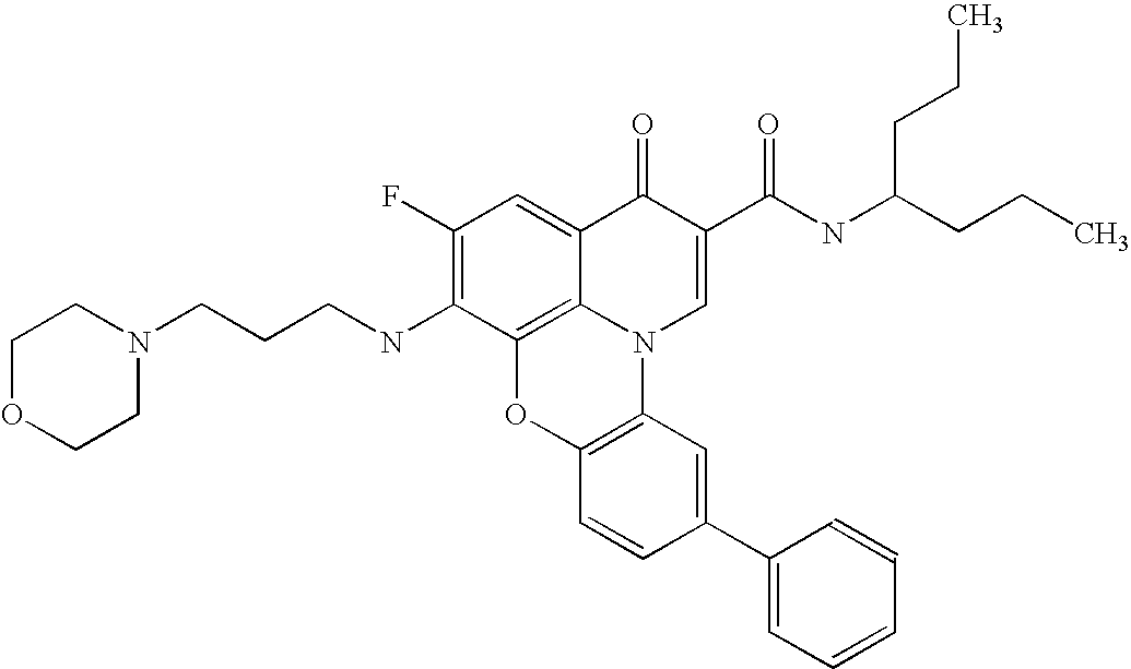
C1(F)=C(NCCCN2CCOCC2)C2=C3C(=C1)C(=O)C(C(NC(CCC)CCC)=O)=CN3C1=C(O2)C=CC(C2=CC=CC=C2)=C1
